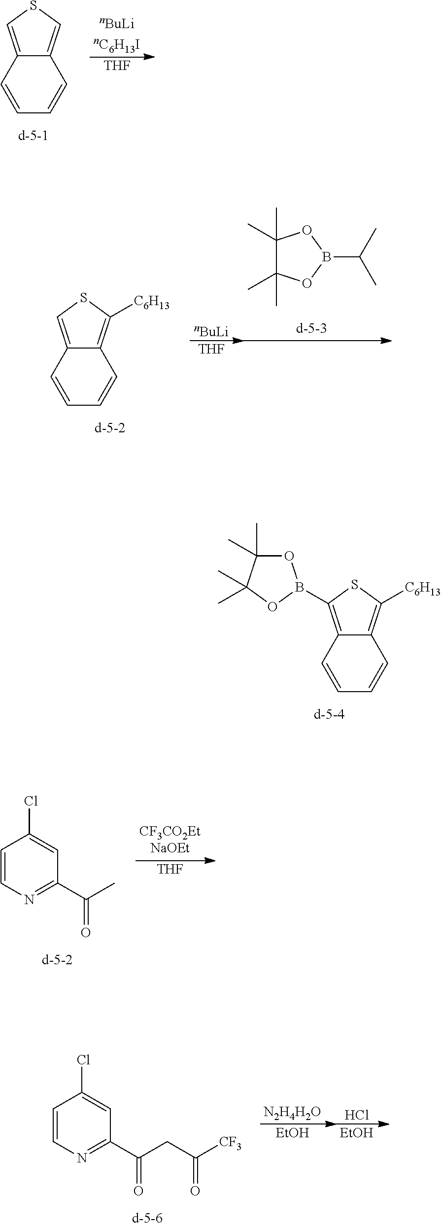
C12=C(B3OC(C)(C)C(C)(C)O3)SC([C6H13])=C1C=CC=C2.C12=CSC=C1C=CC=C2.[THF].C12=CSC([C6H13])=C1C=CC=C2.[nBuLi].[THF].C1(C)(C)C(C)(C)OB(C(C)C)O1.C1=CN=C(C(=O)C)C=C1Cl.[THF].C1=CN=C(C(CC([CF3])=O)=O)C=C1Cl.[N2H4H2O].[EtOH].Cl.[EtOH]
